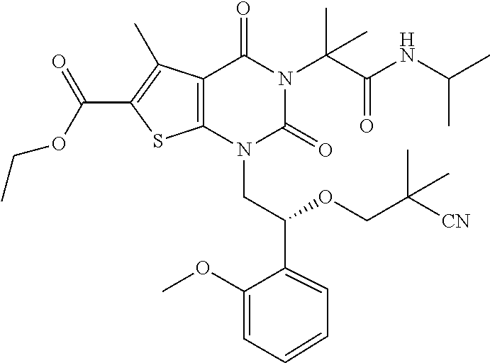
C1=CC=C(OC)C(C(OCC([CN])(C)C)CN2C(=O)N(C(C(=O)NC(C)C)(C)C)C(=O)C3=C2SC(C(OCC)=O)=C3C)=C1
